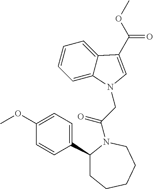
C1(OC)=CC=C(C2CCCCCN2C(=O)CN2C3=CC=CC=C3C(C(=O)OC)=C2)C=C1
